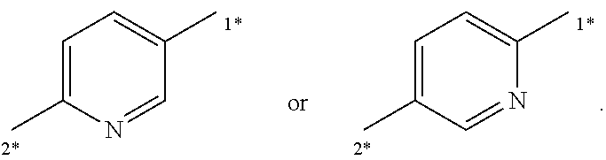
C1=C(C)N=CC(C)=C1.C1=C(C)C=NC(C)=C1
